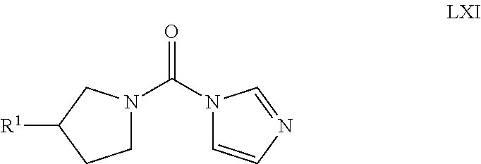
C1N(C(N2C=CN=C2)=O)CC([R1])C1
